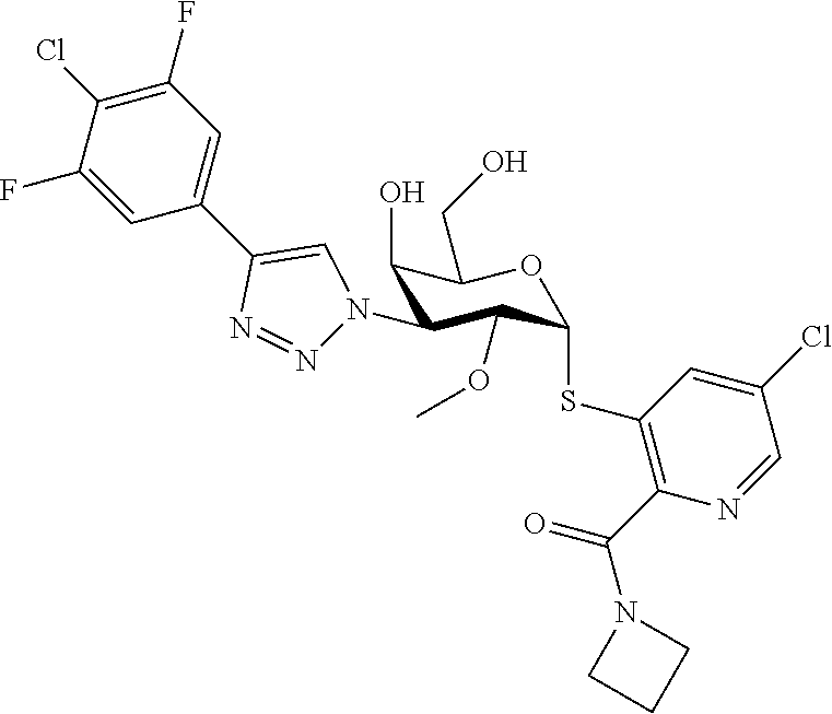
C1(O)C(N2N=NC(C3=CC(F)=C(Cl)C(F)=C3)=C2)C(OC)C(SC2=C(C(N3CCC3)=O)N=CC(Cl)=C2)OC1CO
